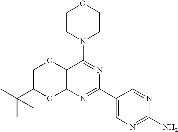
C12=C(N=C(C3=CN=C(N)N=C3)N=C1N1CCOCC1)OC(C(C)(C)C)CO2
